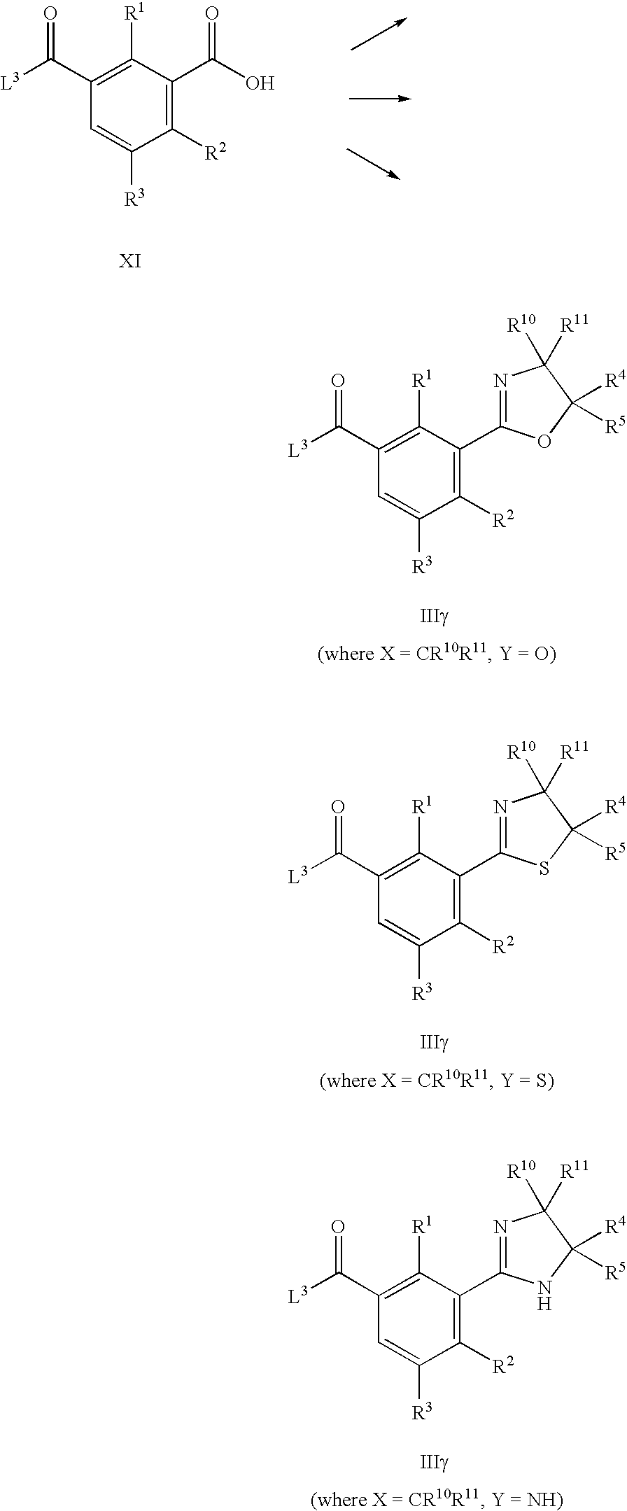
[L3]C(C1=C([R1])C(C(O)=O)=C([R2])C([R3])=C1)=O.[L3]C(C1=C([R1])C(C2=NC([R10])([R11])C([R4])([R5])O2)=C([R2])C([R3])=C1)=O.[L3]C(C1=C([R1])C(C2=NC([R10])([R11])C([R4])([R5])S2)=C([R2])C([R3])=C1)=O.[L3]C(C1=C([R1])C(C2=NC([R10])([R11])C([R4])([R5])N2)=C([R2])C([R3])=C1)=O
